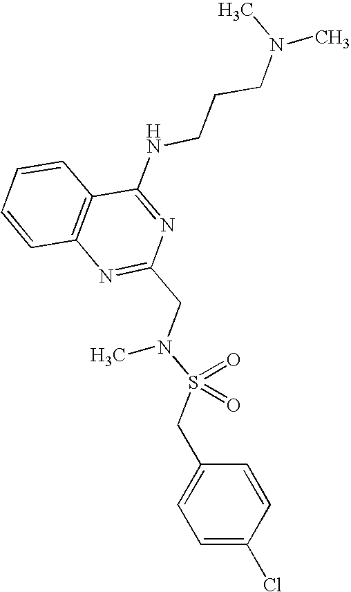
C1=CC2=C(C=C1)C(NCCCN(C)C)=NC(CN(S(CC1=CC=C(Cl)C=C1)(=O)=O)C)=N2
